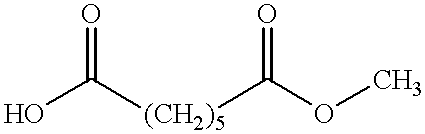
O=C(O)[(CH2)5]C(OC)=O
